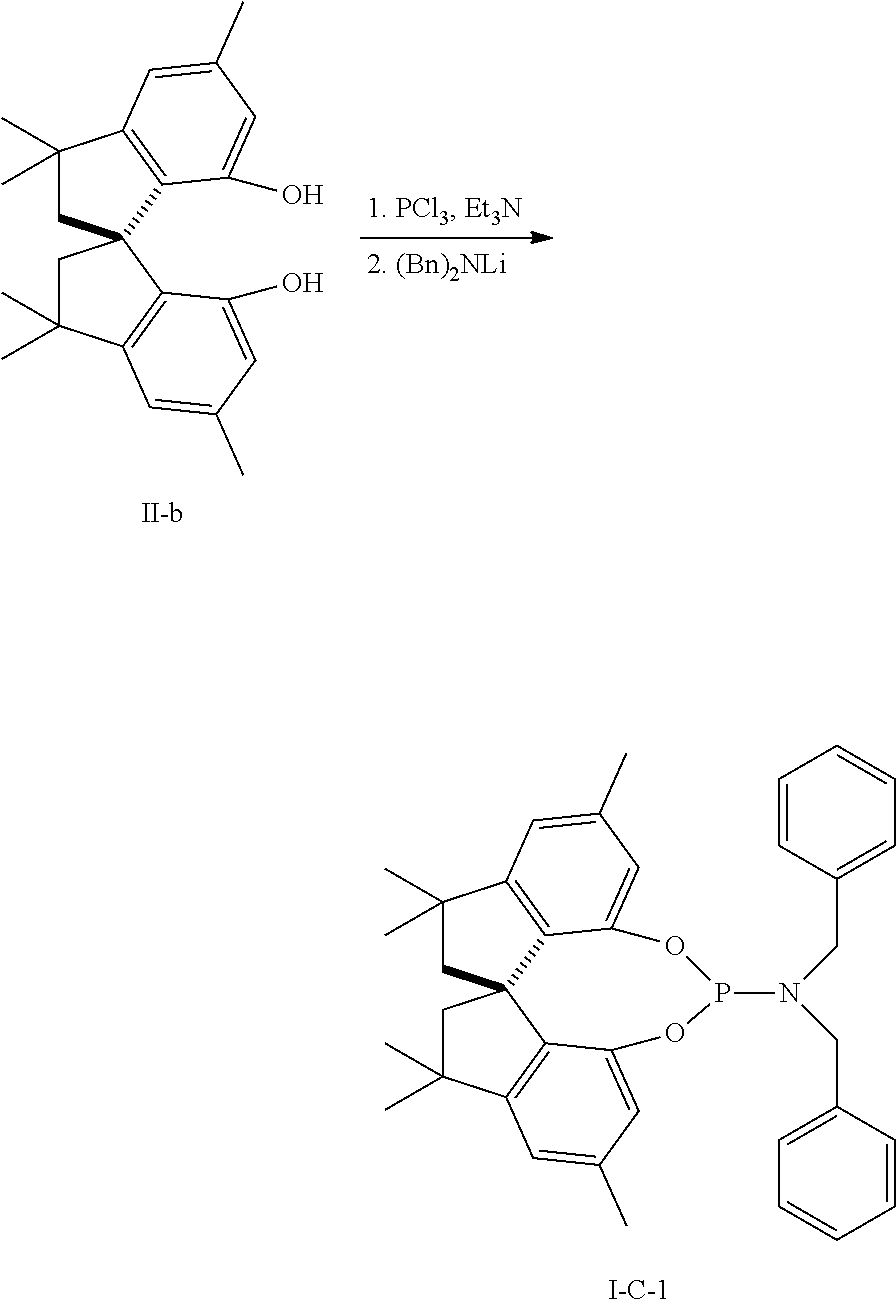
C1(C)(C)CC2(C3=C1C=C(C)C=C3O)CC(C)(C)C1=C2C(O)=CC(C)=C1.[II-b].[I-C-1].C1(C)(C)CC23C4=C1C=C(C)C=C4OP(N(CC1=CC=CC=C1)CC1=CC=CC=C1)OC1=CC(C)=CC(=C21)C(C)(C)C3
